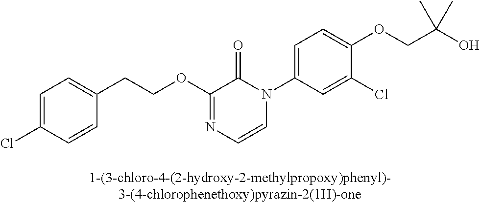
C1=C(Cl)C=CC(CCOC2=NC=CN(C3=CC=C(OCC(O)(C)C)C(Cl)=C3)C2=O)=C1
